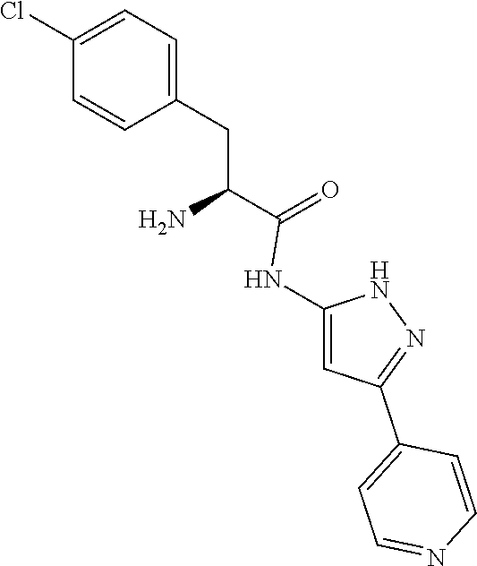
C1=C(CC(C(=O)NC2=CC(C3=CC=NC=C3)=NN2)N)C=CC(Cl)=C1
